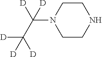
C1CNCCN1C(C([D])([D])[D])([D])[D]
